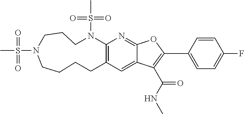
C12=C(C=C3C(=N1)OC(C1=CC=C(F)C=C1)=C3C(=O)NC)CCCCN(S(C)(=O)=O)CCCN2S(C)(=O)=O
